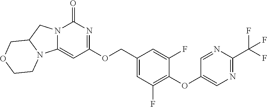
C1=C(COC2=NC(=O)N3C(=C2)N2C(C3)COCC2)C=C(F)C(OC2=CN=C(C(F)(F)F)N=C2)=C1F
